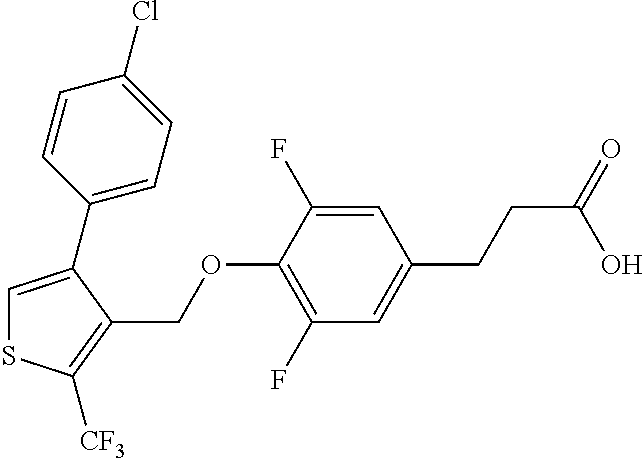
C1=C(C2=CC=C(Cl)C=C2)C(COC2=C(F)C=C(CCC(=O)O)C=C2F)=C([CF3])S1
